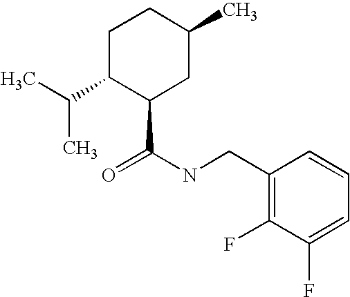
CC(C1C(C(NCC2=C(F)C(F)=CC=C2)=O)CC(C)CC1)C
